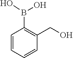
C1=CC=CC(CO)=C1B(O)O
